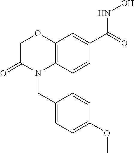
C1C(=O)N(CC2=CC=C(OC)C=C2)C2=C(O1)C=C(C(=O)NO)C=C2
